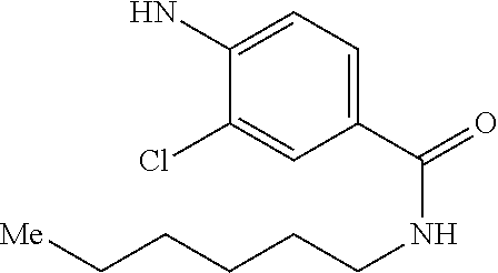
C1(C(=O)NCCCCC[Me])=CC=C(N)C(Cl)=C1
